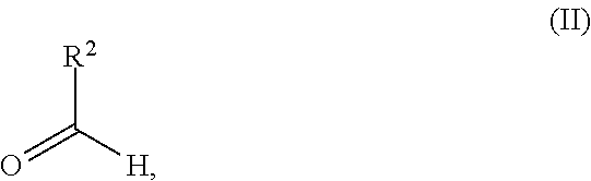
[R2]C([H])=O
